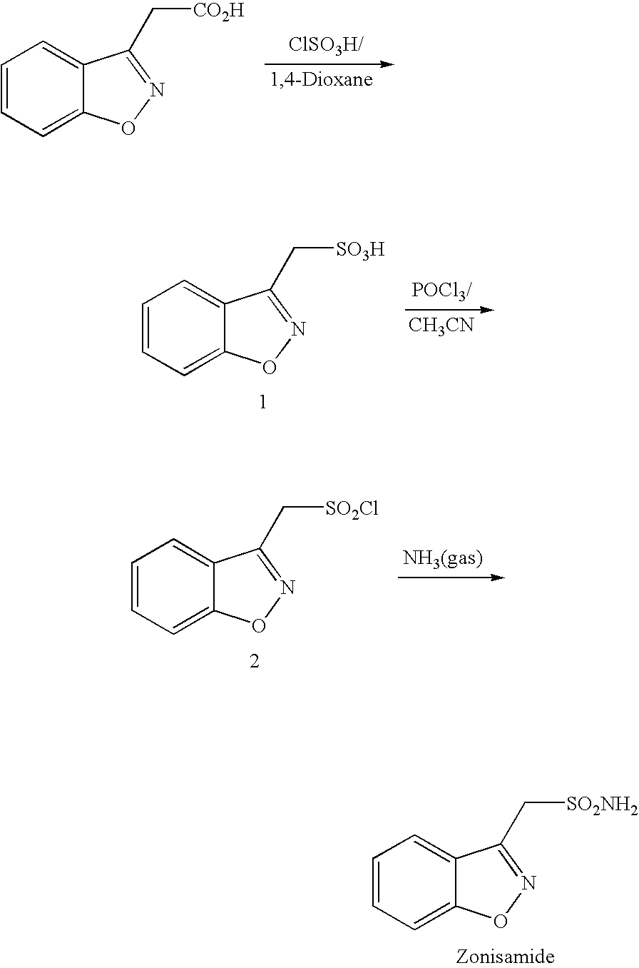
C1=CC=C2C(=C1)C(C[CO2H])=NO2.C1=CC=C2C(=C1)C(C[SO3H])=NO2.[CH3CN].C1=CC=C2C(=C1)C(C[SO2Cl])=NO2.C1=CC=C2C(=C1)C(C[SO2NH2])=NO2
